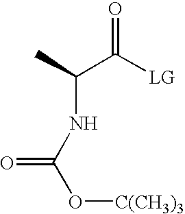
CC(C([LG])=O)NC(O[C(CH3)3])=O
